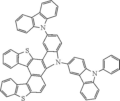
C1=CC2=C(C3=C(N2C2=CC=C4C(=C2)C2=C(N4C4=CC=C5C(=C4)C4=C(N5C5=CC=CC=C5)C=CC=C4)C4=C(C5=C2SC2=C5C=CC=C2)C2=C(C=C4)SC4=C2C=CC=C4)C=CC=C3)C=C1
